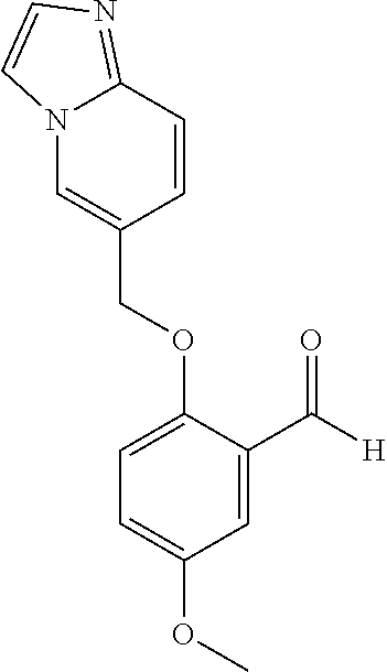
N12C=C(COC3=CC=C(OC)C=C3C([H])=O)C=CC1=NC=C2
